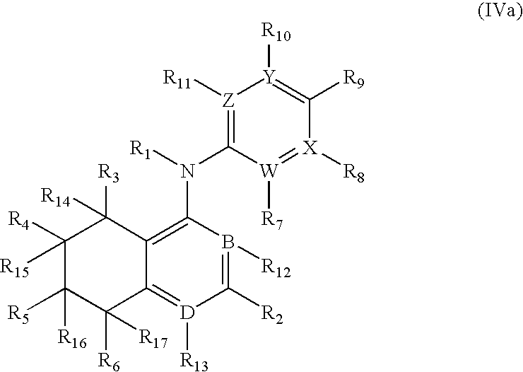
C1([R2])=B([R12])C(N(C2=[Z]([R11])[Y]([R10])=C([R9])[X]([R8])=[W]2[R7])[R1])=C2C(=[D]1[R13])C([R6])([R17])C([R5])([R16])C([R15])([R4])C2([R14])[R3]
